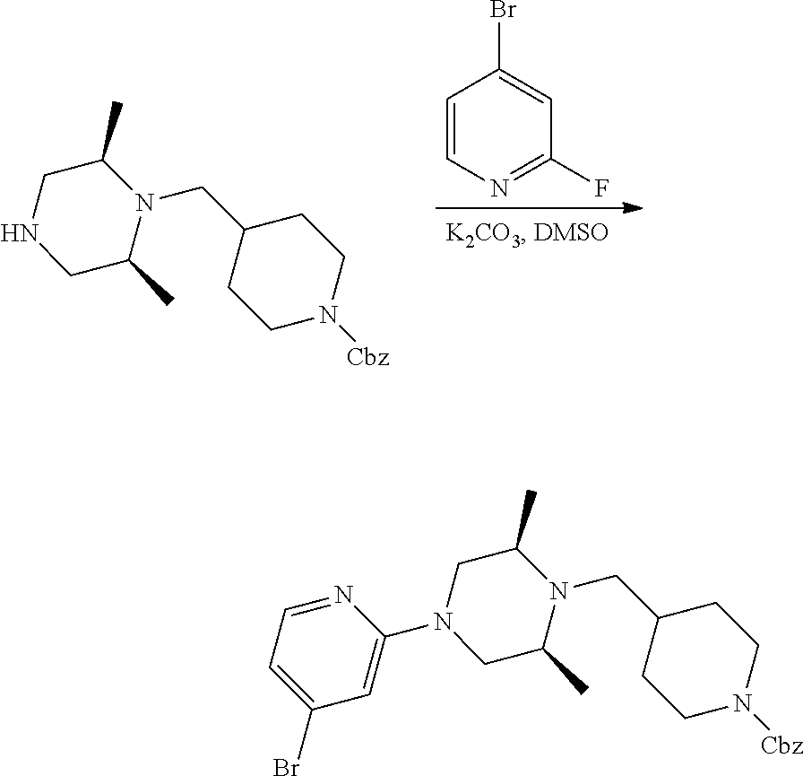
C1=CN=C(F)C=C1Br.C1(CN2C(C)CNCC2C)CCN([Cbz])CC1.C1(CN2C(C)CN(C3=CC(Br)=CC=N3)CC2C)CCN([Cbz])CC1
